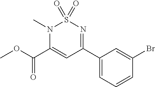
N1(C)C(C(OC)=O)=CC(C2=CC=CC(Br)=C2)=NS1(=O)=O
